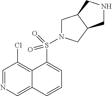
C1=NC=C2C(=C1Cl)C(S(=O)(=O)N1CC3C(C1)CNC3)=CC=C2
